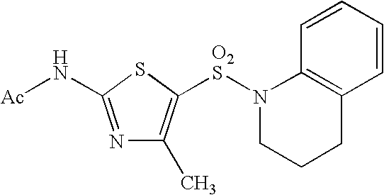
N1=C(N[Ac])SC([O2S]N2CCCC3=C2C=CC=C3)=C1C
